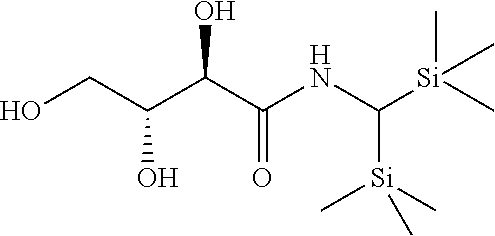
C(O)(C(NC([Si](C)(C)C)[Si](C)(C)C)=O)C(CO)O
